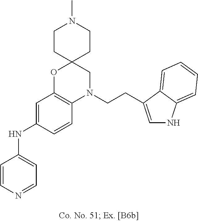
C1=CN=CC=C1NC1=CC2=C(C=C1)N(CCC1=CNC3=CC=CC=C31)CC1(O2)CCN(C)CC1
